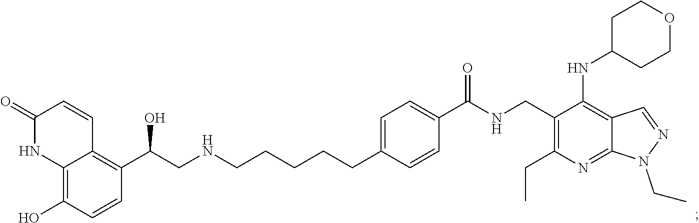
C(NCCCCCC1=CC=C(C(NCC2=C(CC)N=C3C(=C2NC2CCOCC2)C=NN3CC)=O)C=C1)C(C1=C2C(=C(O)C=C1)NC(=O)C=C2)O
